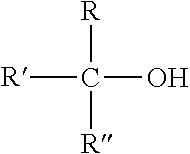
[R]C([R])(O)[R]
